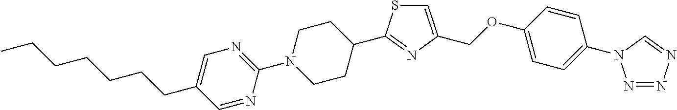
C1=C(CCCCCCC)C=NC(N2CCC(C3=NC(COC4=CC=C(N5N=NN=C5)C=C4)=CS3)CC2)=N1
